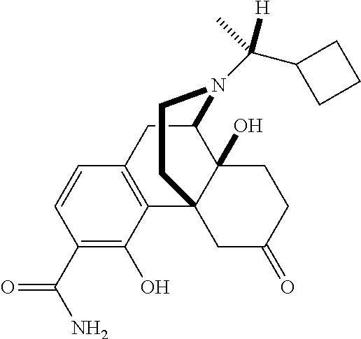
C1=CC(C(N)=O)=C(O)C2=C1CC1C3(O)C2(CC(=O)CC3)CCN1C(C1CCC1)(C)[H]
